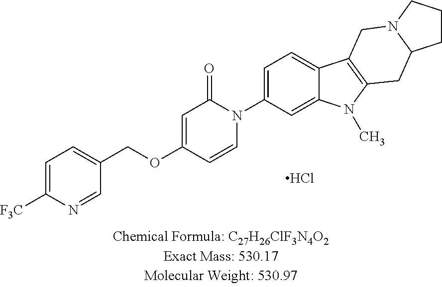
Cl.C1=C([F3C])N=CC(COC2=CC(=O)N(C3=CC=C4C(=C3)N(C)C3=C4CN4C(C3)CCC4)C=C2)=C1
